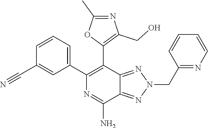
C1=CC=C(C2=C(C3=C(CO)N=C(C)O3)C3=NN(CC4=NC=CC=C4)N=C3C(N)=N2)C=C1C#N
